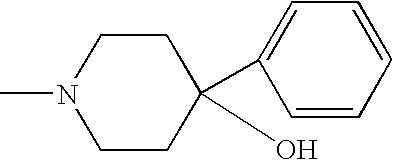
C1N(C)CCC(C2=CC=CC=C2)(O)C1
